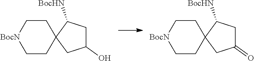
C1CC2(CC[BocN]1)CC(=O)CC2[BocHN].C1CC2(CC[BocN]1)CC(O)CC2[BocHN]
